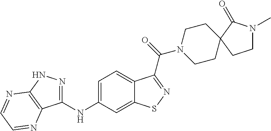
C1(NC2=CC=C3C(=C2)SN=C3C(N2CCC3(CC2)C(=O)N(C)CC3)=O)=NNC2=C1N=CC=N2
